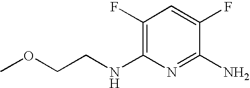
C1(F)=C(NCCOC)N=C(N)C(F)=C1
